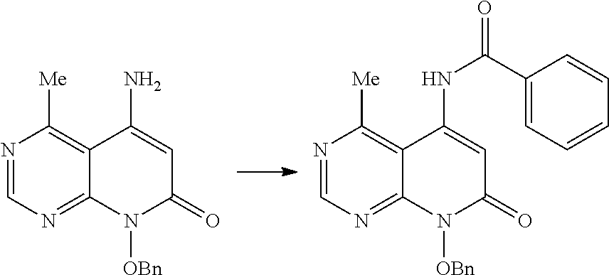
N1=CN=C2C(=C1[Me])C(N)=CC(=O)N2[OBn].N1=CN=C2C(=C1[Me])C(NC(=O)C1=CC=CC=C1)=CC(=O)N2[OBn]
